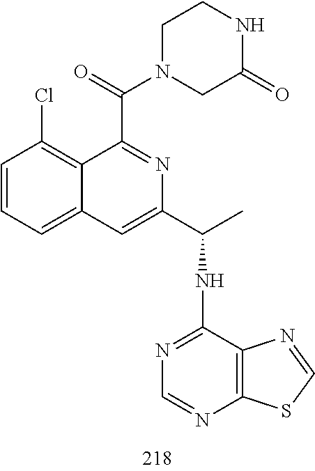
C1=CC=C2C(=C1Cl)C(C(=O)N1CC(=O)NCC1)=NC(C(C)NC1=NC=NC3=C1N=CS3)=C2
